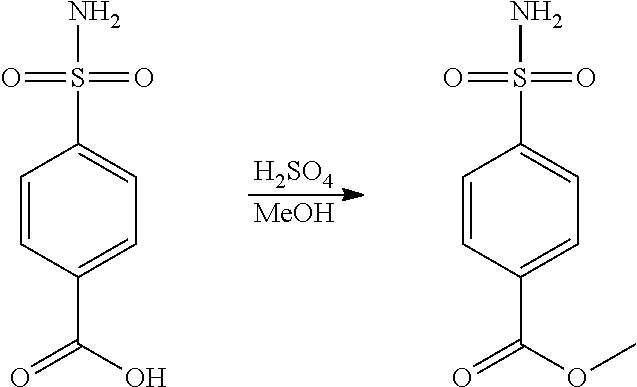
[H2SO4].[MeOH].C1=CC(C(=O)O)=CC=C1S(N)(=O)=O.C1=CC(C(=O)OC)=CC=C1S(N)(=O)=O
